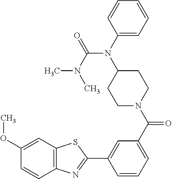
C(N(C1CCN(C(=O)C2=CC=CC(C3=NC4=C(S3)C=C(OC)C=C4)=C2)CC1)C1=CC=CC=C1)(N(C)C)=O
